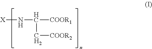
[X]NC([COOR1])C[COOR2]
